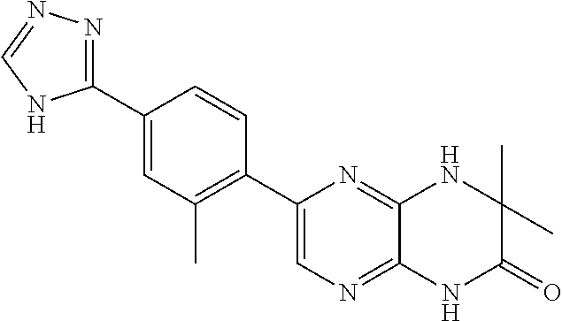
C1(C2=CN=C3C(=N2)NC(C)(C)C(=O)N3)=C(C)C=C(C2=NN=CN2)C=C1
